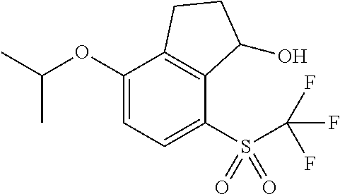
O(C1=CC=C(S(=O)(=O)C(F)(F)F)C2=C1CCC2O)C(C)C
